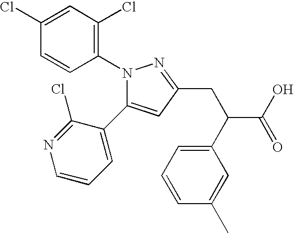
N1(C2=C(Cl)C=C(Cl)C=C2)C(C2=CC=CN=C2Cl)=CC(CC(C(O)=O)C2=CC=CC(C)=C2)=N1
